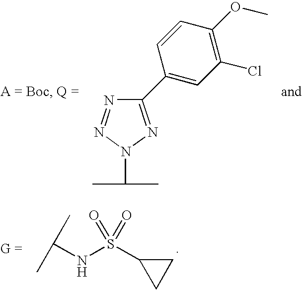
C(NS(C1CC1)(=O)=O)(C)C.N1=NN(C(C)C)N=C1C1=CC(Cl)=C(OC)C=C1
